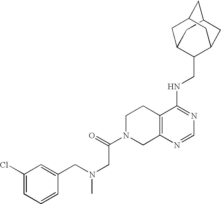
C12=C(N=CN=C1NCC1C3CC4CC(C3)CC1C4)CN(C(CN(CC1=CC(Cl)=CC=C1)C)=O)CC2
